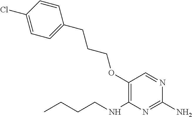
C1(OCCCC2=CC=C(Cl)C=C2)=C(NCCCC)N=C(N)N=C1
